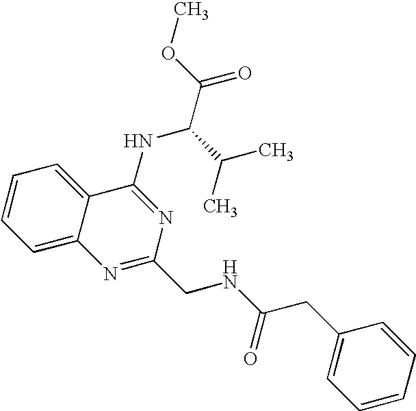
C1=CC=C2C(=C1)C(NC(C(C)C)C(=O)OC)=NC(CNC(=O)CC1=CC=CC=C1)=N2
